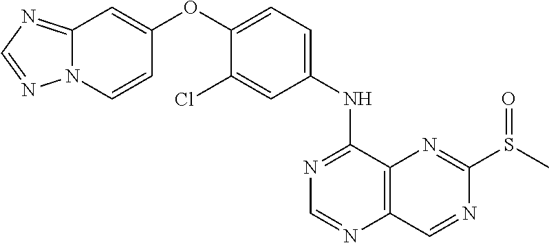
C12=NC=NN1C=CC(OC1=CC=C(NC3=NC=NC4=C3N=C(S(C)=O)N=C4)C=C1Cl)=C2
